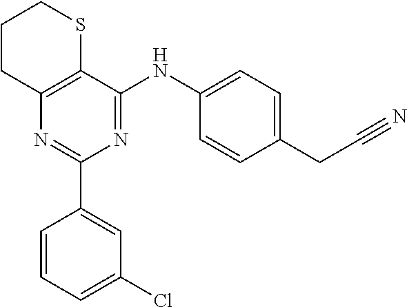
C1CC2=C(SC1)C(NC1=CC=C(CC#N)C=C1)=NC(C1=CC(Cl)=CC=C1)=N2
